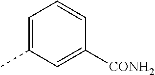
C1=C(C)C=C([CONH2])C=C1
